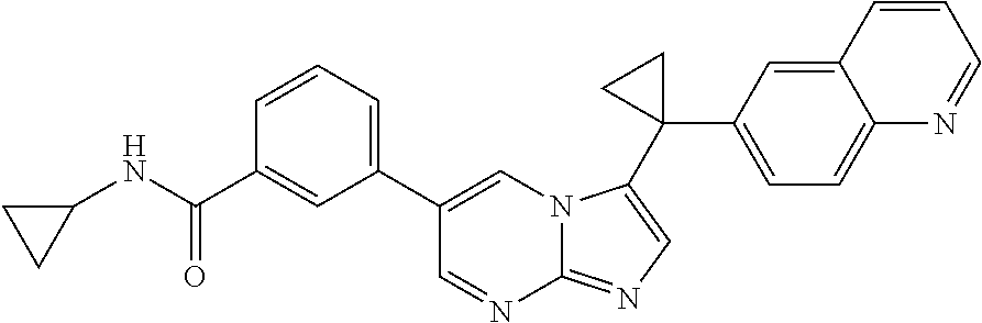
C1=CC=C(C2=CN3C(=NC=C3C3(C4=CC=C5C(=C4)C=CC=N5)CC3)N=C2)C=C1C(=O)NC1CC1
